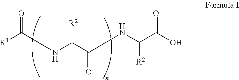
[R1]C(=O)NC([R2])C(=O)NC([R2])C(=O)O
